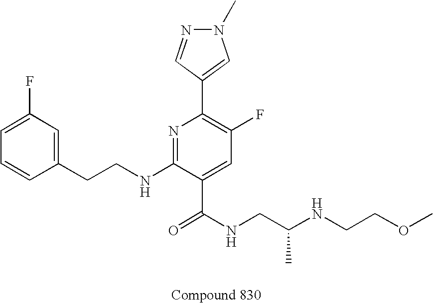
C1=CC(CCNC2=NC(C3=CN(C)N=C3)=C(F)C=C2C(NCC(NCCOC)C)=O)=CC(F)=C1
